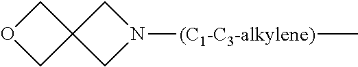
C12(CN([(C1-C3-alkylene)]C)C1)COC2
